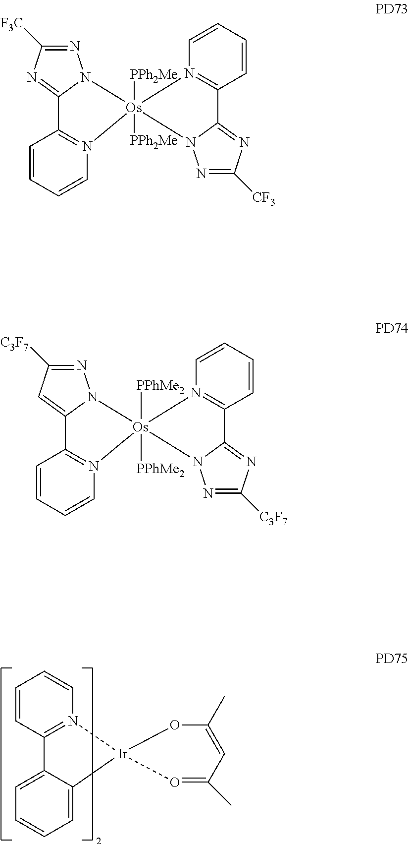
C1=CC2=N(C=C1)[Ir]1(C3=CC=CC=C23)OC(C)=CC(C)=O1.C1=CC=CN2=C1C1=NC([F3C])=NN1[Os]21([PPh2Me])([PPh2Me])N2=C(C=CC=C2)C2=NC([CF3])=NN12.C1=CC=CN2=C1C1=CC([C3F7])=NN1[Os]21([PPhMe2])([PPhMe2])N2=C(C=CC=C2)C2=NC([C3F7])=NN12
